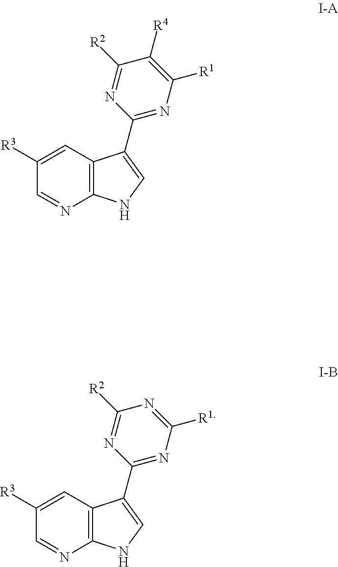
C12=C(N=CC([R3])=C1)NC=C2C1=NC([R1])=C([R4])C([R2])=N1.C12=C(N=CC([R3])=C1)NC=C2C1=NC([R1])=NC([R2])=N1
